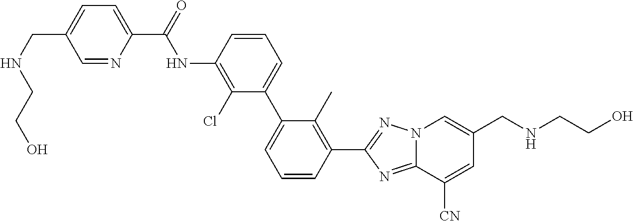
C(CNCC1=CN2C(=NC(C3=C(C)C(C4=CC=CC(NC(C5=CC=C(CNCCO)C=N5)=O)=C4Cl)=CC=C3)=N2)C([CN])=C1)O
